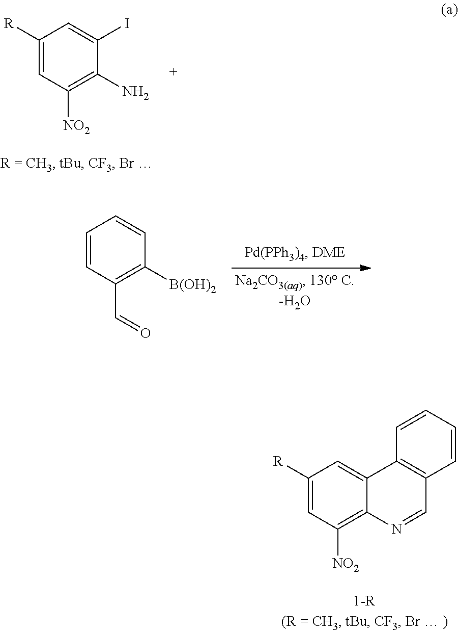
C1([R])=CC([NO2])=C(N)C(I)=C1.C1=CC(C=O)=C([B(OH)2])C=C1.C1([R])=CC([NO2])=C2C(=C1)C1=C(C=N2)C=CC=C1
